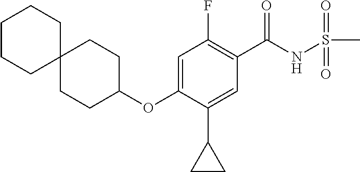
C1(F)=C(C(NS(C)(=O)=O)=O)C=C(C2CC2)C(OC2CCC3(CC2)CCCCC3)=C1
